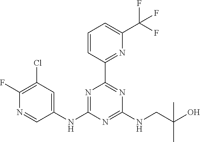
C1=CC(C2=NC(NCC(O)(C)C)=NC(NC3=CC(Cl)=C(F)N=C3)=N2)=NC(C(F)(F)F)=C1
